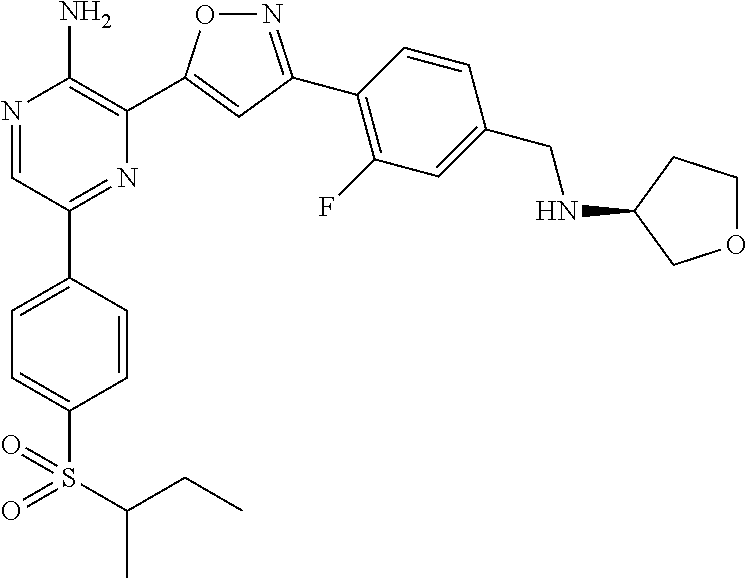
N1=C(C2=C(F)C=C(CNC3COCC3)C=C2)C=C(C2=C(N)N=CC(C3=CC=C(S(=O)(=O)C(CC)C)C=C3)=N2)O1
